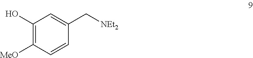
C1(O)=C([MeO])C=CC(C[NEt2])=C1
